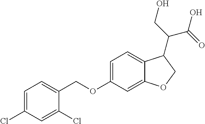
C1=C(Cl)C=C(Cl)C(COC2=CC=C3C(=C2)OCC3C(C(O)=O)CO)=C1
